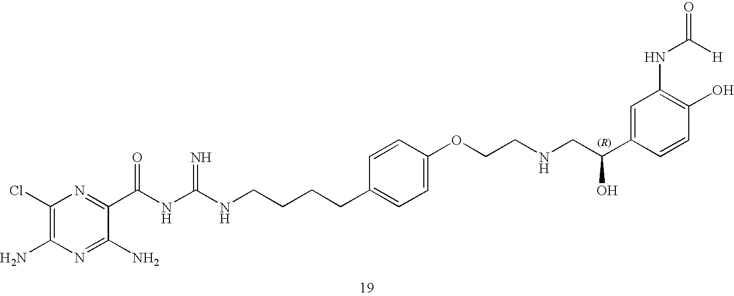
C1=CC(OCCNCC(C2=CC(NC([H])=O)=C(O)C=C2)O)=CC=C1CCCCNC(NC(C1=NC(Cl)=C(N)N=C1N)=O)=N
